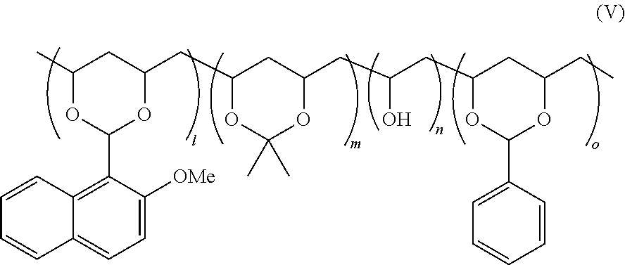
C1(C)OC(C2=C3C(=CC=C2[OMe])C=CC=C3)OC(CC2OC(C)(C)OC(CC(CC3OC(C4=CC=CC=C4)OC(CC)C3)O)C2)C1
